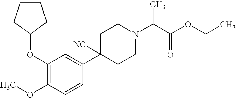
C1(OC2CCCC2)=C(OC)C=CC(C2([NC])CCN(C(C(OCC)=O)C)CC2)=C1
